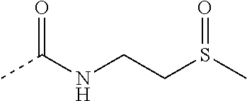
CC(=O)NCCS(C)=O
